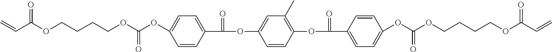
C1(OC(OCCCCOC(C=C)=O)=O)=CC=C(C(=O)OC2=CC(C)=C(OC(=O)C3=CC=C(OC(OCCCCOC(C=C)=O)=O)C=C3)C=C2)C=C1
